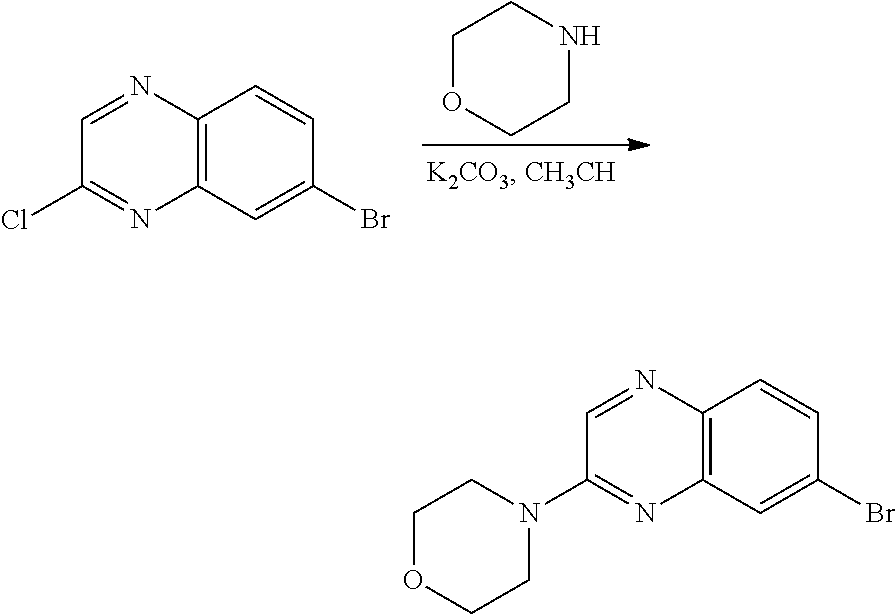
C1OCCNC1.C12=C(C=C(Br)C=C1)N=C(Cl)C=N2.C12=C(C=C(Br)C=C1)N=C(N1CCOCC1)C=N2
